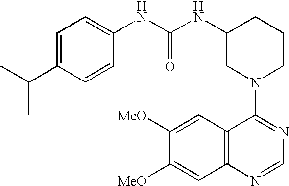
C1C(NC(NC2=CC=C(C(C)C)C=C2)=O)CN(C2=NC=NC3=C2C=C([MeO])C([MeO])=C3)CC1
